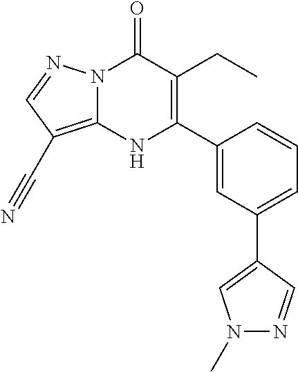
N12C(=C(C#N)C=N1)NC(C1=CC(C3=CN(C)N=C3)=CC=C1)=C(CC)C2=O
